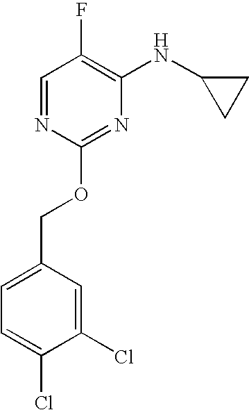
C1(Cl)=CC(COC2=NC(NC3CC3)=C(F)C=N2)=CC=C1Cl
